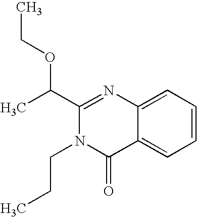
O(C(C1=NC2=CC=CC=C2C(=O)N1CCC)C)CC
